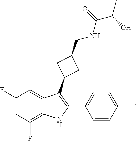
C1=C(C2=C(C3CC(CNC(=O)C(C)O)C3)C3=CC(F)=CC(F)=C3N2)C=CC(F)=C1
